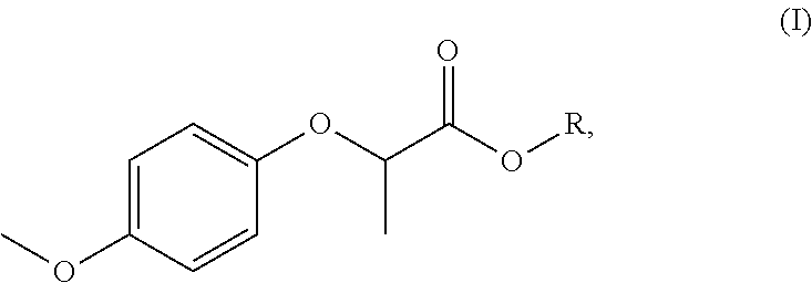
C1=C(OC)C=CC(OC(C)C(=O)O[R])=C1
